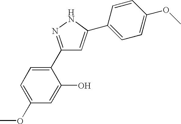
C1(OC)=CC=C(C2=NNC(C3=CC=C(OC)C=C3)=C2)C(O)=C1
